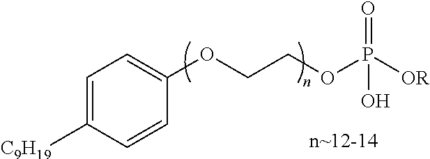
C1=C([C9H19])C=CC(OCCOP([OR])(=O)O)=C1
